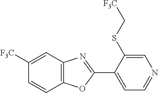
C1=C(SC[F3C])C(C2=NC3=C(O2)C=CC([F3C])=C3)=CC=N1
